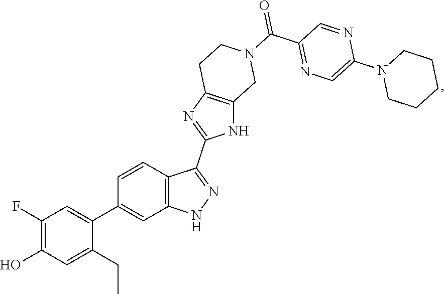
C1(F)=C(O)C=C(CC)C(C2=CC3=C(C=C2)C(C2=NC4=C(N2)CN(C(C2=NC=C(N5CCCCC5)N=C2)=O)CC4)=NN3)=C1
